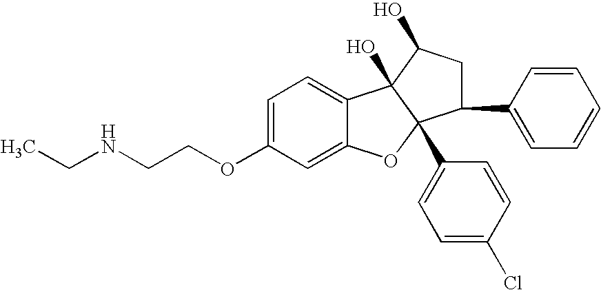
C1=C(OCCNCC)C=C2C(=C1)C1(O)C(C3=CC=C(Cl)C=C3)(O2)C(C2=CC=CC=C2)CC1O
